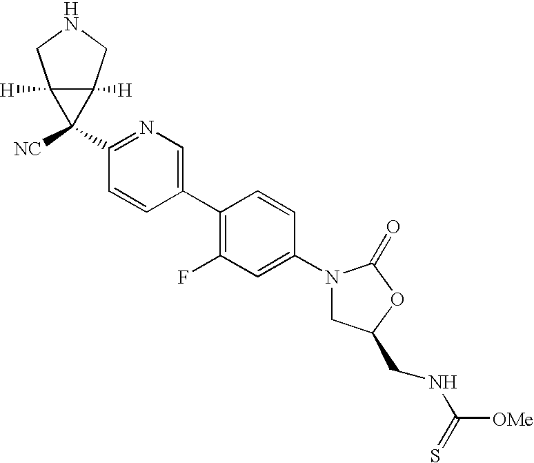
C1(N2CC(CNC([OMe])=S)OC2=O)=CC(F)=C(C2=CN=C(C3([NC])C4([H])C3([H])CNC4)C=C2)C=C1
